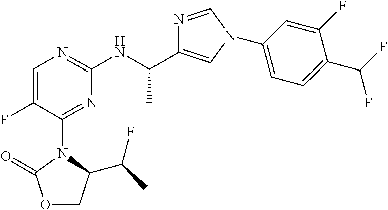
O1CC(C(F)C)N(C2=NC(NC(C)C3=CN(C4=CC=C(C(F)F)C(F)=C4)C=N3)=NC=C2F)C1=O
